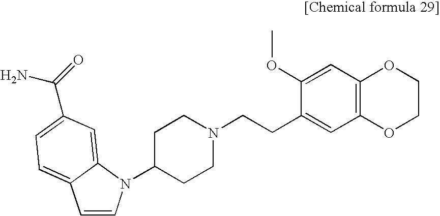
C1=CN(C2CCN(CCC3=CC4=C(C=C3OC)OCCO4)CC2)C2=CC(C(N)=O)=CC=C12
